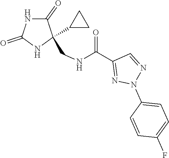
C1(=O)NC(=O)NC1(CNC(C1=NN(C2=CC=C(F)C=C2)N=C1)=O)C1CC1
